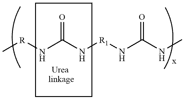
C[R]NC(N[R1]NC(NC)=O)=O.[x]
